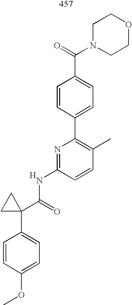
COC1=CC=C(C2(C(=O)NC3=NC(C4=CC=C(C(N5CCOCC5)=O)C=C4)=C(C)C=C3)CC2)C=C1.[H]
